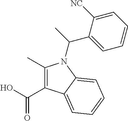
C1(C)=C(C(O)=O)C2=CC=CC=C2N1C(C1=CC=CC=C1[NC])C
